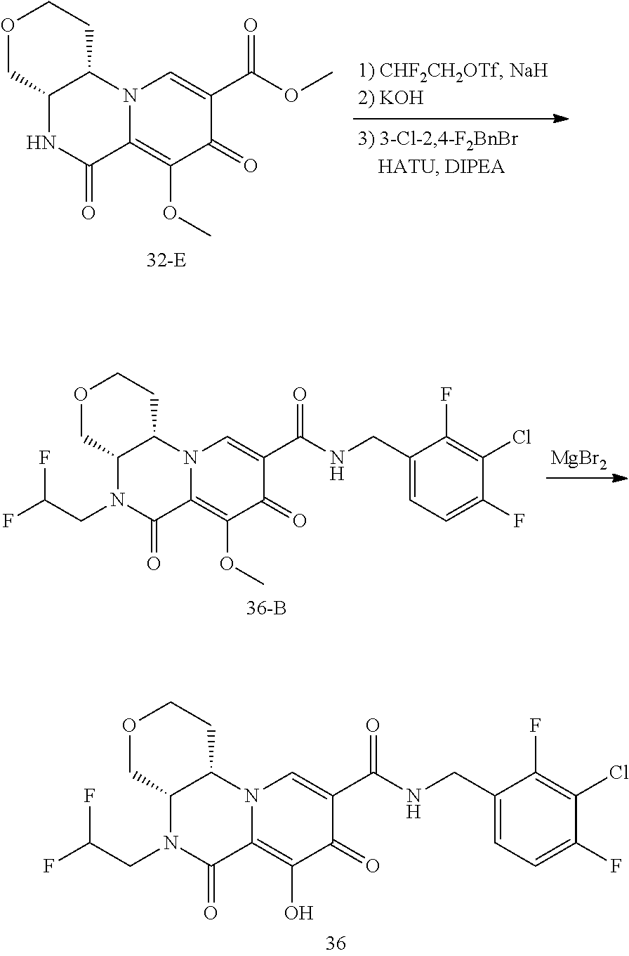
N12C=C(C(=O)OC)C(=O)C(OC)=C1C(=O)NC1C2CCOC1.[MgBr2].N12C=C(C(=O)NCC3=CC=C(F)C(Cl)=C3F)C(=O)C(OC)=C1C(=O)N(CC(F)F)C1C2CCOC1.N12C=C(C(=O)NCC3=CC=C(F)C(Cl)=C3F)C(=O)C(O)=C1C(=O)N(CC(F)F)C1C2CCOC1
